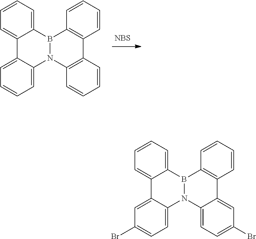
[NBS].C1=C2C(=CC=C1)N1C3=C(C=CC=C3)C3=C(B1C1=CC=CC=C21)C=CC=C3.C1=C2C(=CC=C1Br)N1C3=CC=C(Br)C=C3C3=C(B1C1=CC=CC=C21)C=CC=C3
